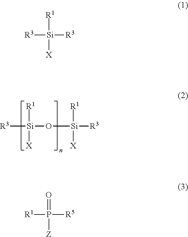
[R1][Si]([R3])([X])O[Si]([R1])([X])[R3].[R1][Si]([R3])([X])[R3].O=P([R1])([Z])[R5]
